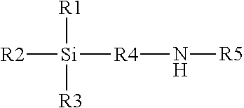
[R2][Si]([R1])([R3])[R4]N[R5]
